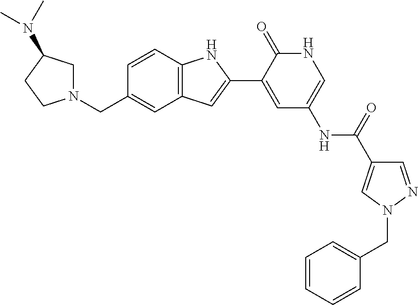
C(C1=CC2=C(C=C1)NC(C1=CC(NC(C3=CN(CC4=CC=CC=C4)N=C3)=O)=CNC1=O)=C2)N1CC(N(C)C)CC1
